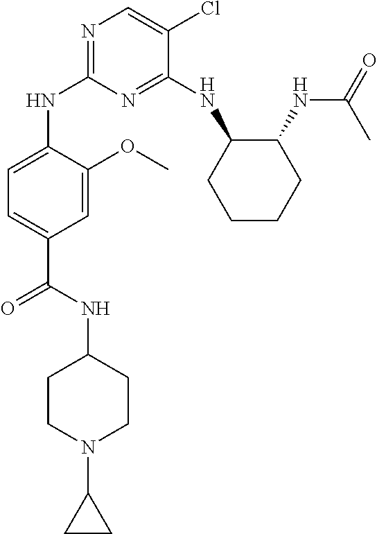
N1=C(NC2CCCCC2NC(=O)C)C(Cl)=CN=C1NC1=CC=C(C(NC2CCN(C3CC3)CC2)=O)C=C1OC
